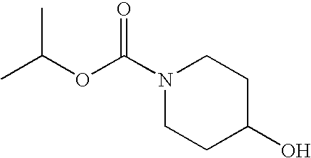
CC(OC(N1CCC(O)CC1)=O)C
